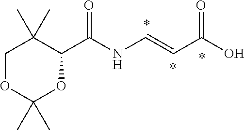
C1OC(C)(C)OC(C(NC=CC(O)=O)=O)C1(C)C
